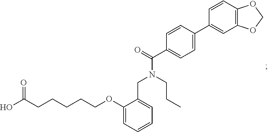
C1(OCCCCCC(O)=O)=CC=CC=C1CN(C(=O)C1=CC=C(C2=CC3=C(C=C2)OCO3)C=C1)CCC
